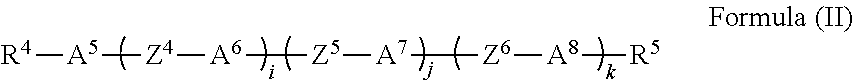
[R4][A5][Z4][A6][Z5][A7][Z6][A8][R5]
